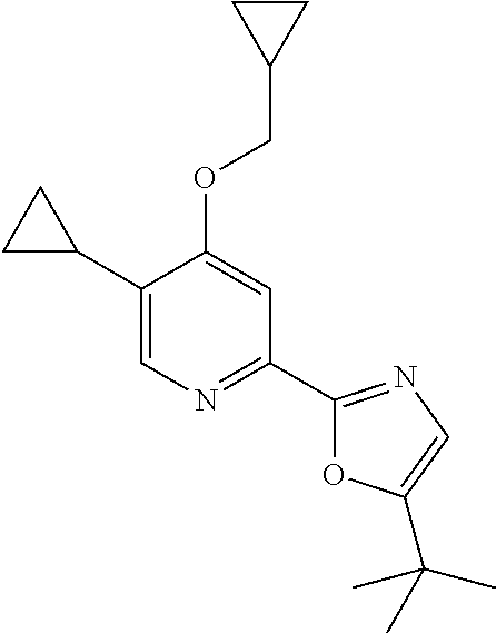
C1(C2CC2)=CN=C(C2=NC=C(C(C)(C)C)O2)C=C1OCC1CC1
